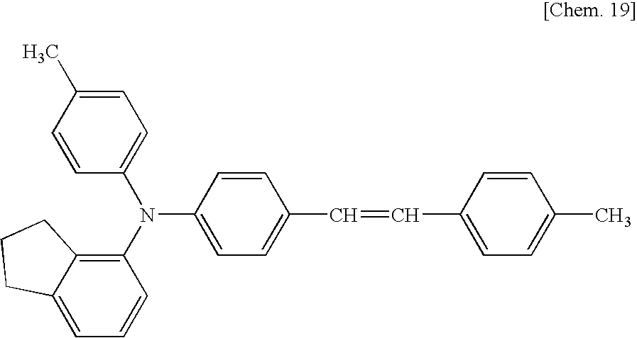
C1(N(C2=CC=C(C)C=C2)C2=CC=C(C=CC3=CC=C(C)C=C3)C=C2)=C2C(=CC=C1)CCC2
